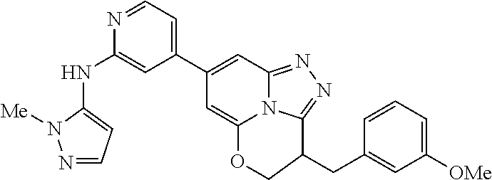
N1=CC=C(C2=CC3=NN=C4N3C(=C2)OCC4CC2=CC([OMe])=CC=C2)C=C1NC1=CC=NN1[Me]
